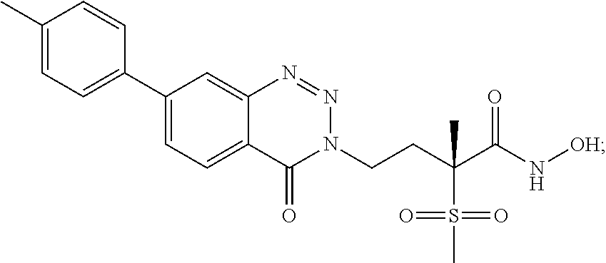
N1=NC2=CC(C3=CC=C(C)C=C3)=CC=C2C(=O)N1CCC(S(=O)(=O)C)(C)C(N[OH])=O
